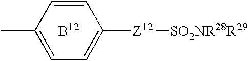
C1=CC(C)=CC=C1[Z12][SO2NR28R29]
